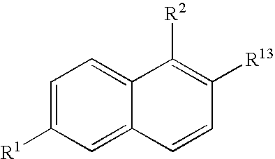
C1=C([R1])C=C2C(=C1)C([R2])=C([R13])C=C2
